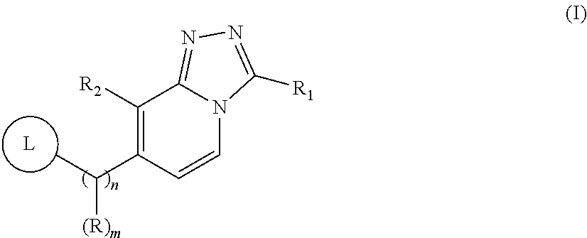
CC(C1=C([R2])C2=NN=C([R1])N2C=C1)[(R)m]
